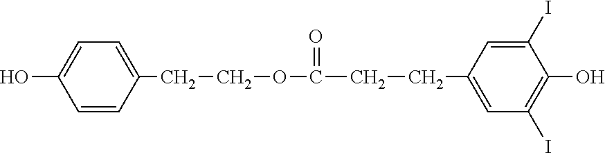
C1=C(CCOC(=O)CCC2=CC(I)=C(O)C(I)=C2)C=CC(O)=C1
